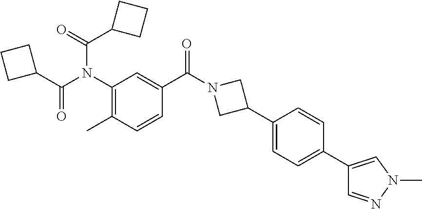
O=C(C1CCC1)N(C1=C(C)C=CC(C(N2CC(C3=CC=C(C4=CN(C)N=C4)C=C3)C2)=O)=C1)C(C1CCC1)=O
